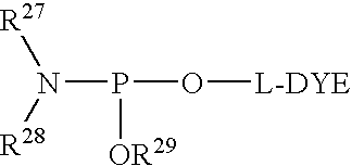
P(N([R28])[R27])(O[L-DYE])[OR29]
